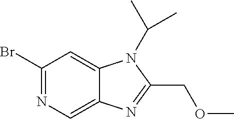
C1(Br)=NC=C2C(=C1)N(C(C)C)C(COC)=N2
